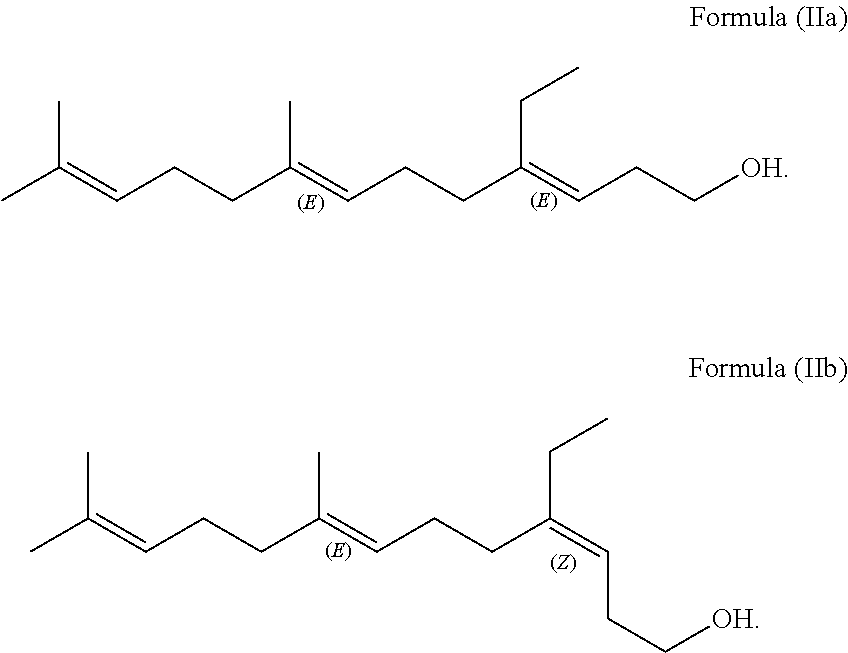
CC(=CCCC(=CCCC(=CCC[OH])CC)C)C.CC(=CCCC(=CCCC(=CCC[OH])CC)C)C
